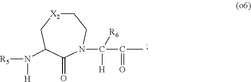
N([R5])([H])C1C[X2]CCN(C([H])(C(=O)C)[R6])C1=O
